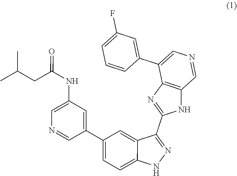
N1=C(C2=NC3=C(N2)C=NC=C3C2=CC(F)=CC=C2)C2=CC(C3=CC(NC(CC(C)C)=O)=CN=C3)=CC=C2N1
